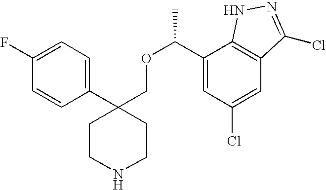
C1(C2(COC(C)C3=CC(Cl)=CC4=C3NN=C4Cl)CCNCC2)=CC=C(F)C=C1
